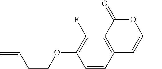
C1=CC2=C(C(F)=C1OCCC=C)C(=O)OC(C)=C2
